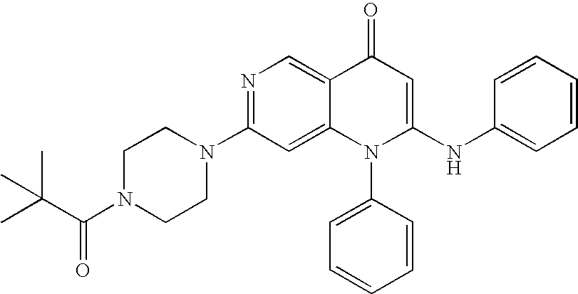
C1(N2CCN(C(C(C)(C)C)=O)CC2)=NC=C2C(=C1)N(C1=CC=CC=C1)C(NC1=CC=CC=C1)=CC2=O
